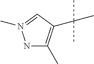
C1(C)=C(C(C)(C)C)C=N(C)N1
